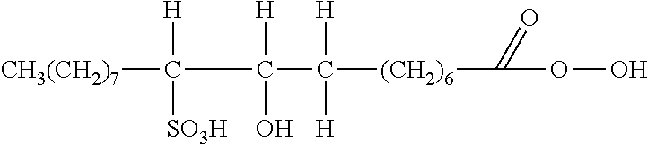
[CH3(CH2)7]C(C(C([(CH2)6]C(OO)=O)([H])[H])(O)[H])([H])[SO3H]
